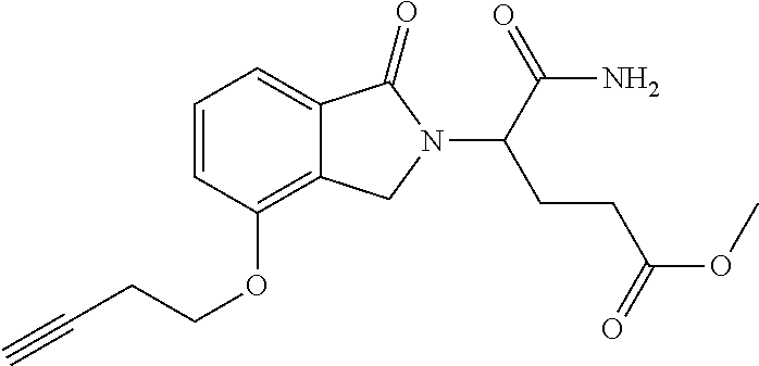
C1=CC(OCCC#C)=C2C(=C1)C(=O)N(C(CCC(OC)=O)C(N)=O)C2
